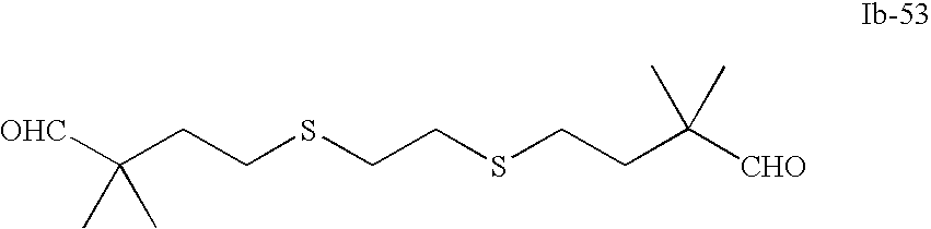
[CHO]C(CCSCCSCCC([CHO])(C)C)(C)C
